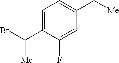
C1=C(C(Br)[Me])C(F)=CC(C[Me])=C1
